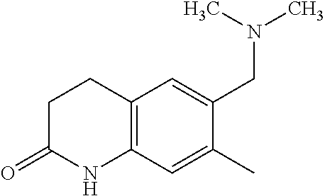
C1CC(=O)NC2=C1C=C(CN(C)C)C(C)=C2
